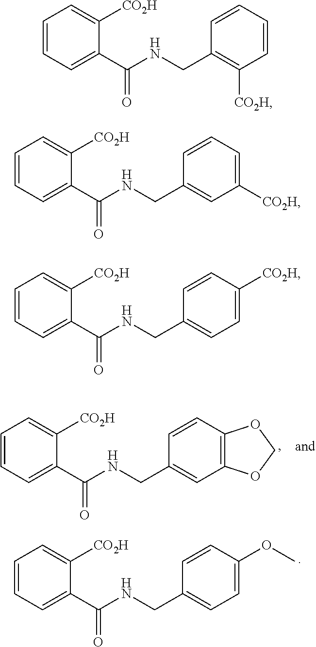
C1=CC=C(C(NCC2=CC3=C(C=C2)OCO3)=O)C([CO2H])=C1.C1=CC=C(C(NCC2=CC=C(OC)C=C2)=O)C([CO2H])=C1.C1=CC=C(C(NCC2=C([CO2H])C=CC=C2)=O)C([CO2H])=C1.C1=CC=C(C(NCC2=CC([CO2H])=CC=C2)=O)C([CO2H])=C1.C1=CC=C(C(NCC2=CC=C([CO2H])C=C2)=O)C([CO2H])=C1
